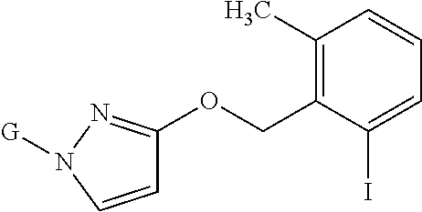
C1(C)=C(COC2=NN([G])C=C2)C(I)=CC=C1
